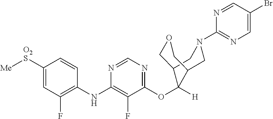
C1=CC(NC2=C(F)C(OC3([H])C4COCC3CN(C3=NC=C(Br)C=N3)C4)=NC=N2)=C(F)C=C1[O2S][Me]
